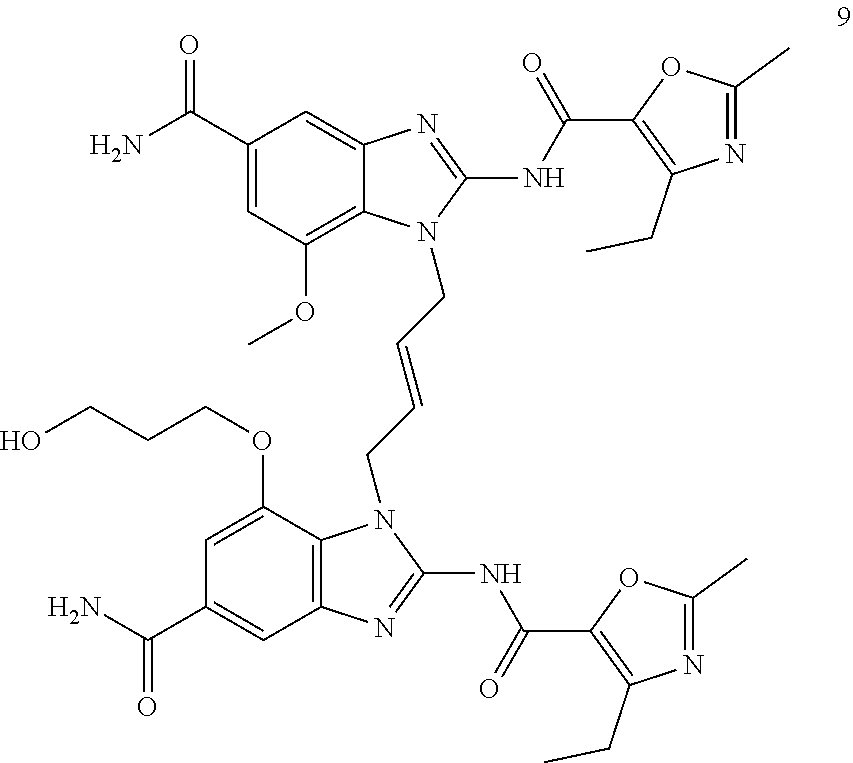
C1(C(N)=O)=CC(OC)=C2C(=C1)N=C(NC(C1=C(CC)N=C(C)O1)=O)N2CC=CCN1C2=C(C=C(C(N)=O)C=C2OCCCO)N=C1NC(C1=C(CC)N=C(C)O1)=O
